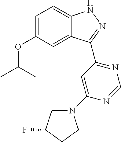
C12=CC(OC(C)C)=CC=C1NN=C2C1=NC=NC(N2CC(F)CC2)=C1
